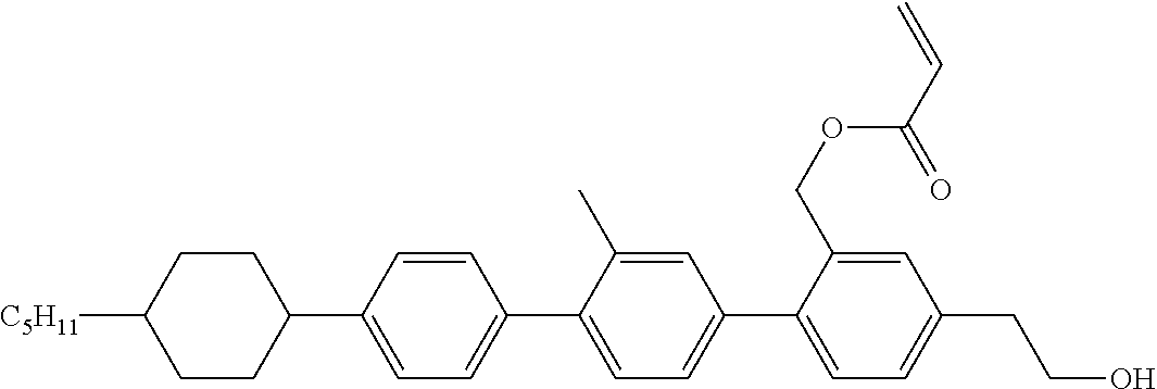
C1CC([C5H11])CCC1C1=CC=C(C2=CC=C(C3=CC=C(CCO)C=C3COC(C=C)=O)C=C2C)C=C1
